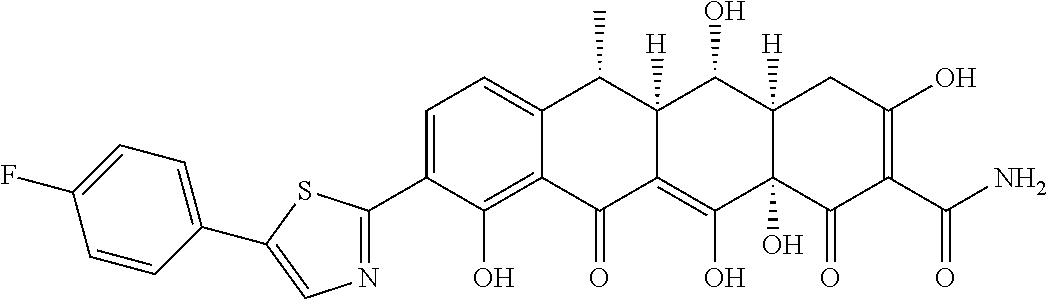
C1=C(C2=NC=C(C3=CC=C(F)C=C3)S2)C(O)=C2C(=C1)C(C)C1([H])C(=C(O)C3(O)C([H])(C1O)CC(O)=C(C(N)=O)C3=O)C2=O
